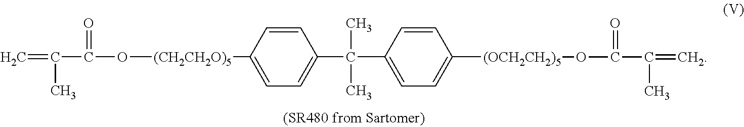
C=C(C(O[(CH2CH2O)5]C1=CC=C(C(C2=CC=C([(OCH2CH2)5]OC(C(=C)C)=O)C=C2)(C)C)C=C1)=O)C
